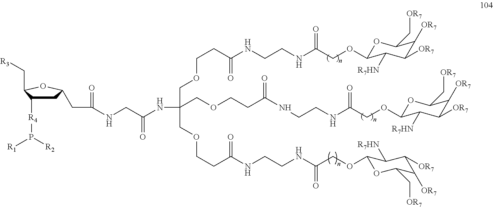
C1C([R4]P([R1])[R2])C(C[R3])OC1CC(=O)NCC(NC(COCCC(NCCNC(COC1OC(C[OR7])C([OR7])C([OR7])C1[R7HN])=O)=O)(COCCC(NCCNC(COC1OC(C[OR7])C([OR7])C([OR7])C1[R7HN])=O)=O)COCCC(NCCNC(COC1OC(C[OR7])C([OR7])C([OR7])C1[R7HN])=O)=O)=O
